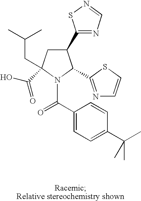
C1(C2=NC=NS2)CC(CC(C)C)(C(O)=O)N(C(C2=CC=C(C(C)(C)C)C=C2)=O)C1C1=NC=CS1
